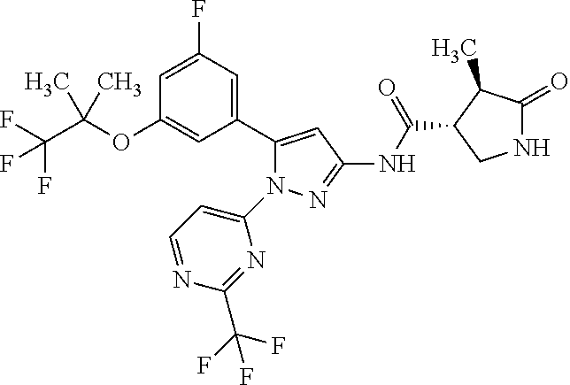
N1C(=O)C(C)C(C(NC2=NN(C3=CC=NC(C(F)(F)F)=N3)C(C3=CC(F)=CC(OC(C(F)(F)F)(C)C)=C3)=C2)=O)C1
